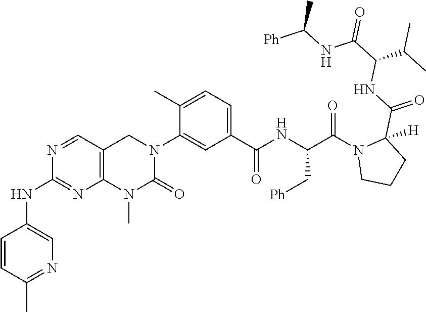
N1=CC2=C(N=C1NC1=CN=C(C)C=C1)N(C)C(=O)N(C1=CC(C(NC(C(N3CCCC3(C(=O)NC(C(=O)NC([Ph])C)C(C)C)[H])=O)C[Ph])=O)=CC=C1C)C2
